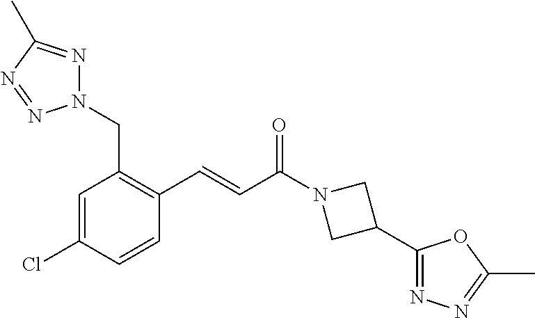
N1(CC2=C(C=CC(N3CC(C4=NN=C(C)O4)C3)=O)C=CC(Cl)=C2)N=C(C)N=N1
